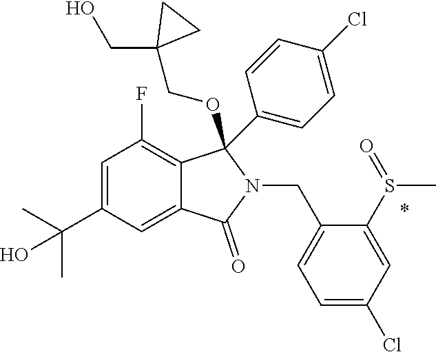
C1=C(C(C)(C)O)C=C2C(=C1F)C(C1=CC=C(Cl)C=C1)(OCC1(CO)CC1)N(CC1=CC=C(Cl)C=C1S(C)=O)C2=O
